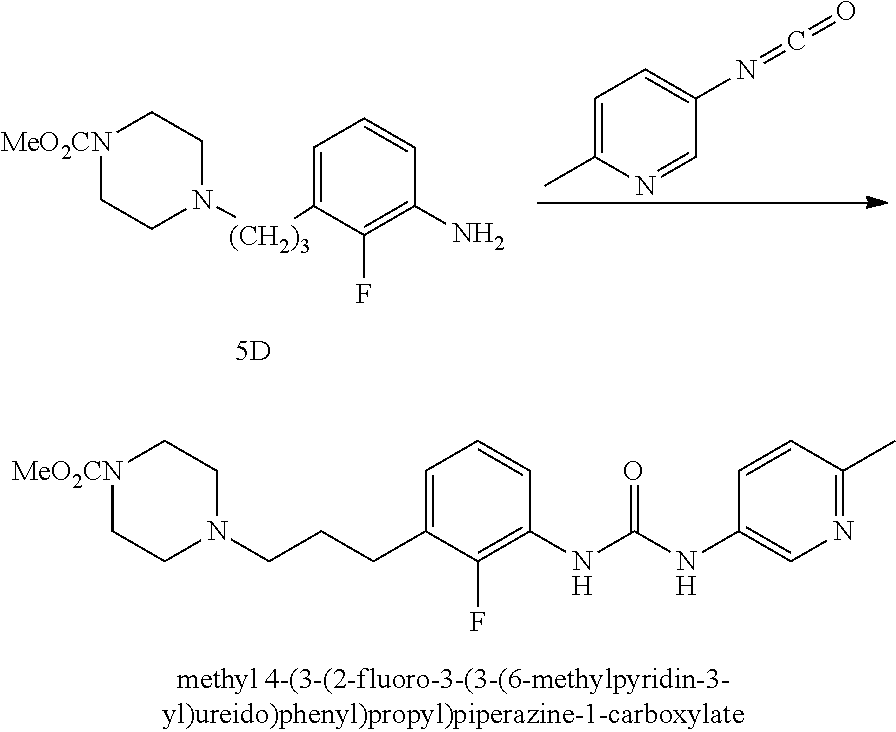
[MeO2CN]1CCN(CCCC2=CC=CC(NC(NC3=CN=C(C)C=C3)=O)=C2F)CC1.[MeO2CN]1CCN([(CH2)3]C2=CC=CC(N)=C2F)CC1.C1=C(C)N=CC(N=C=O)=C1
